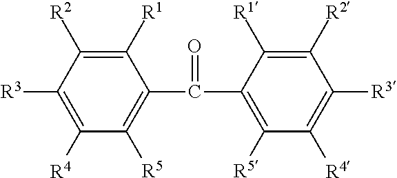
C1([R1])=C([R2])C([R3])=C([R4])C([R5])=C1C(=O)C1=C([R5])C([R4])=C([R3])C([R2])=C1[R1]
